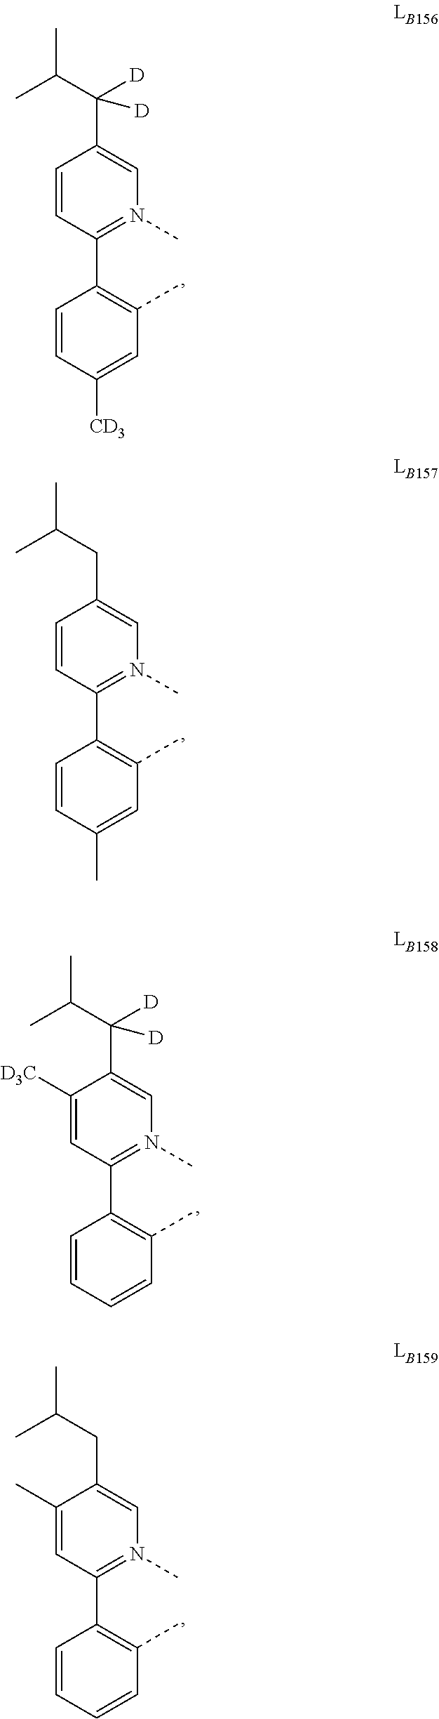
C1=CC([CD3])=CC(C)=C1C1=N(C)C=C(C(C(C)C)([D])[D])C=C1.C1=CC(C)=CC(C)=C1C1=N(C)C=C(CC(C)C)C=C1.C1=CC=CC(C)=C1C1=N(C)C=C(C(C(C)C)([D])[D])C([D3C])=C1.C1=CC=CC(C)=C1C1=N(C)C=C(CC(C)C)C(C)=C1
